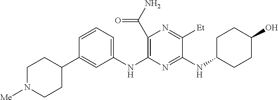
C1(C(N)=O)=C(NC2=CC=CC(C3CCN([Me])CC3)=C2)N=C(NC2CCC(O)CC2)C([Et])=N1
